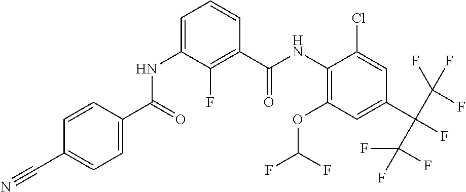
C1=CC(C(=O)NC2=CC=CC(C(NC3=C(OC(F)F)C=C(C(C(F)(F)F)(C(F)(F)F)F)C=C3Cl)=O)=C2F)=CC=C1C#N
